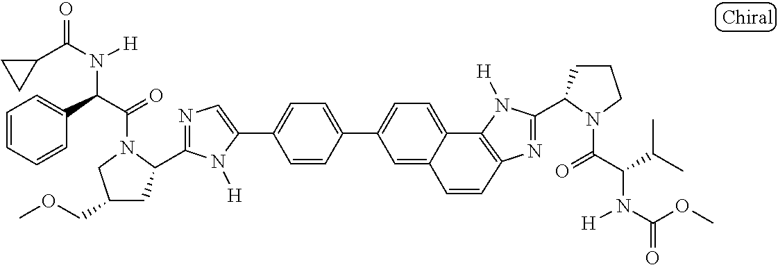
C1(C2=CC=C(C3=CC=C4C5=C(N=C(C6CCCN6C(=O)C(C(C)C)N([H])C(OC)=O)N5[H])C=CC4=C3)C=C2)=CN=C(C2CC(COC)CN2C(=O)C(C2=CC=CC=C2)N([H])C(C2CC2)=O)N1[H]
